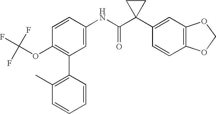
C1(NC(C2(C3=CC4=C(C=C3)OCO4)CC2)=O)=CC(C2=C(C)C=CC=C2)=C(OC(F)(F)F)C=C1
